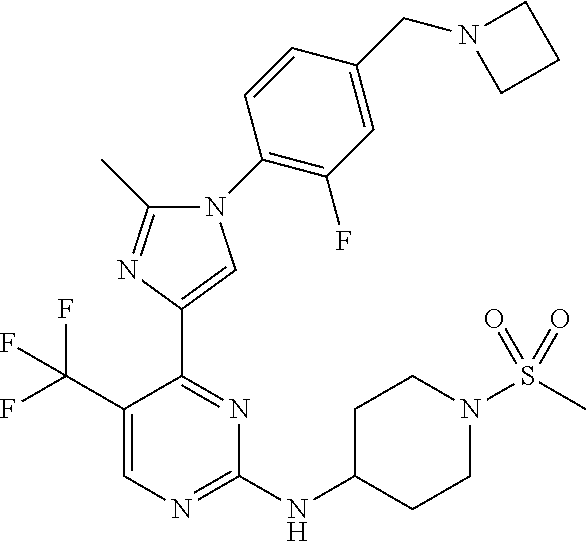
C1(NC2CCN(S(C)(=O)=O)CC2)=NC=C(C(F)(F)F)C(C2=CN(C3=C(F)C=C(CN4CCC4)C=C3)C(C)=N2)=N1
